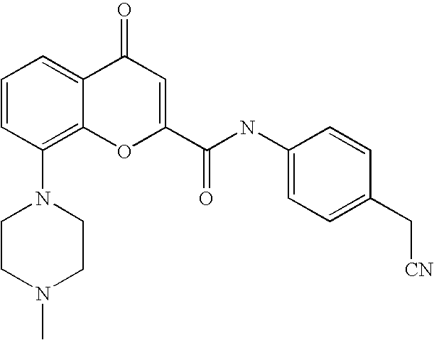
C1=CC(N2CCN(C)CC2)=C2C(=C1)C(=O)C=C(C(=O)NC1=CC=C(C[CN])C=C1)O2
